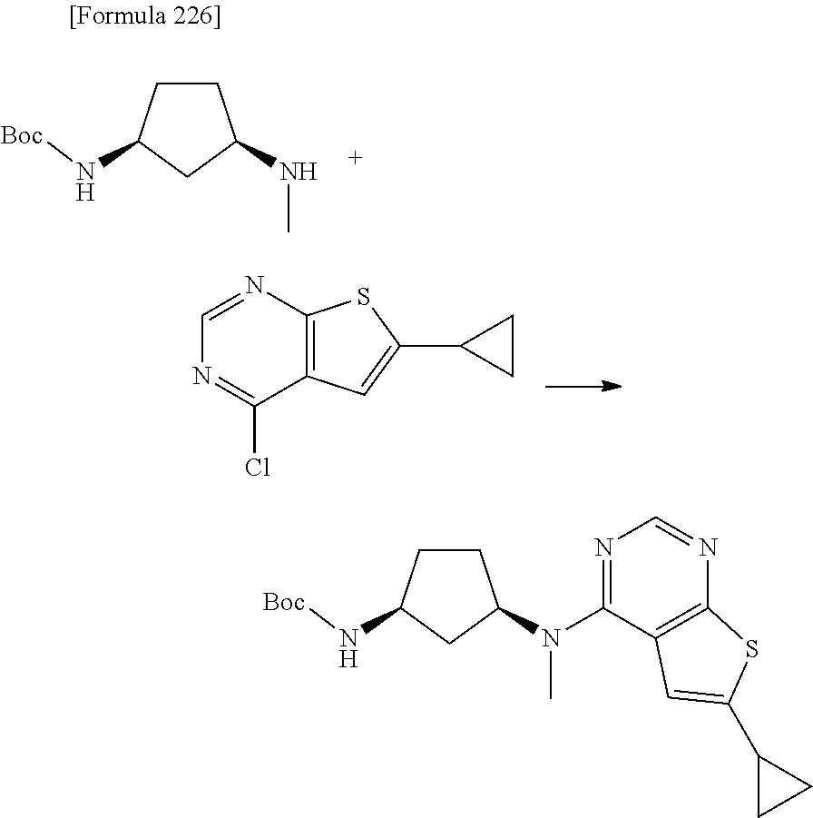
C1CC(N[Boc])CC1NC.C12=C(N=CN=C1Cl)SC(C1CC1)=C2.C1CC(N[Boc])CC1N(C)C1=NC=NC2=C1C=C(C1CC1)S2
